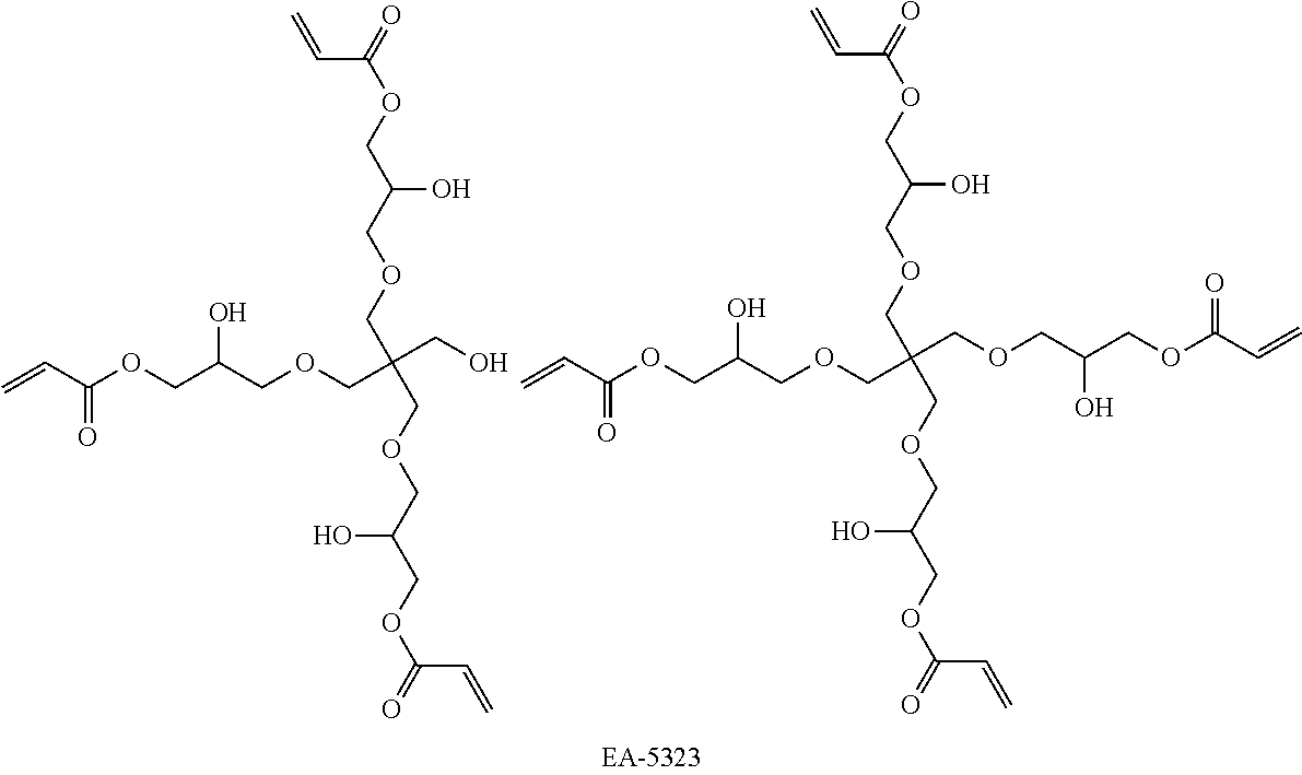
C=CC(OCC(COCC(COCC(COC(=O)C=C)O)(COCC(COC(=O)C=C)O)CO)O)=O.C=CC(OCC(COCC(COCC(COC(=O)C=C)O)(COCC(COC(=O)C=C)O)COCC(COC(C=C)=O)O)O)=O
